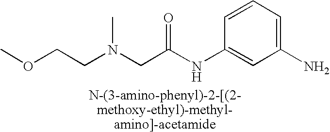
C1=CC=C(N)C=C1NC(CN(C)CCOC)=O
